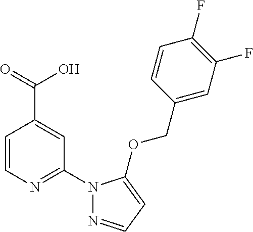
C1=CN=C(N2N=CC=C2OCC2=CC(F)=C(F)C=C2)C=C1C(=O)O
